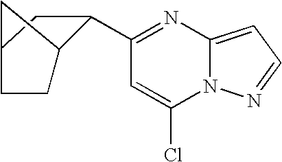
C1(C2C3CCC(C2)C3)=NC2=CC=NN2C(Cl)=C1
